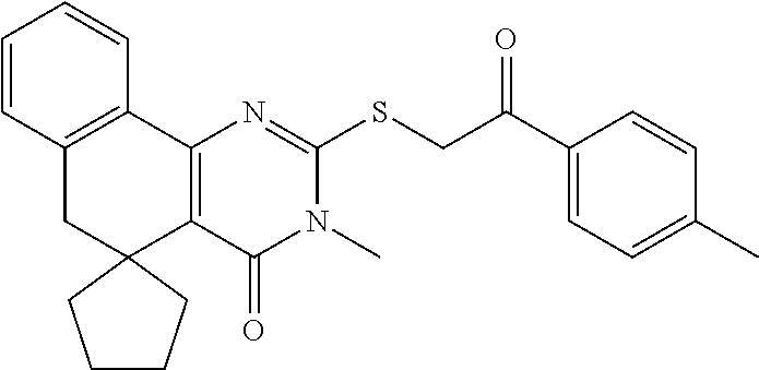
C12=C(C3=C(CC14CCCC4)C=CC=C3)N=C(SCC(C1=CC=C(C)C=C1)=O)N(C)C2=O
